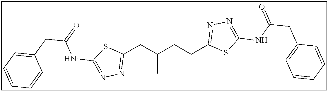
C1(CC(CCC2=NN=C(NC(CC3=CC=CC=C3)=O)S2)C)=NN=C(NC(CC2=CC=CC=C2)=O)S1
